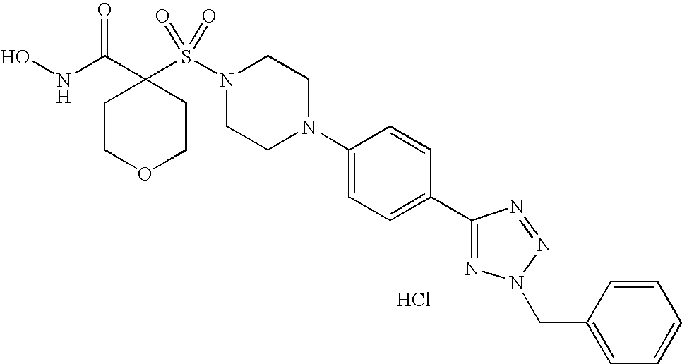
Cl.ONC(C1(S(N2CCN(C3=CC=C(C4=NN(CC5=CC=CC=C5)N=N4)C=C3)CC2)(=O)=O)CCOCC1)=O
